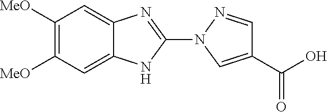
C1=C2C(=CC([MeO])=C1[MeO])N=C(N1C=C(C(O)=O)C=N1)N2
